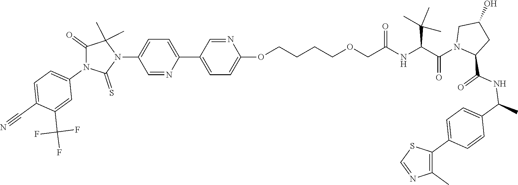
C1=C(C2=CC=C(OCCCCOCC(NC(C(N3CC(O)CC3C(NC(C3=CC=C(C4=C(C)N=CS4)C=C3)C)=O)=O)C(C)(C)C)=O)N=C2)N=CC(N2C(C)(C)C(=O)N(C3=CC=C(C#N)C(C(F)(F)F)=C3)C2=S)=C1
